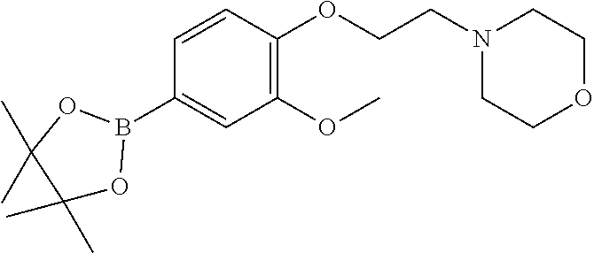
O(C1=C(OC)C=C(B2OC(C)(C)C(C)(C)O2)C=C1)CCN1CCOCC1
